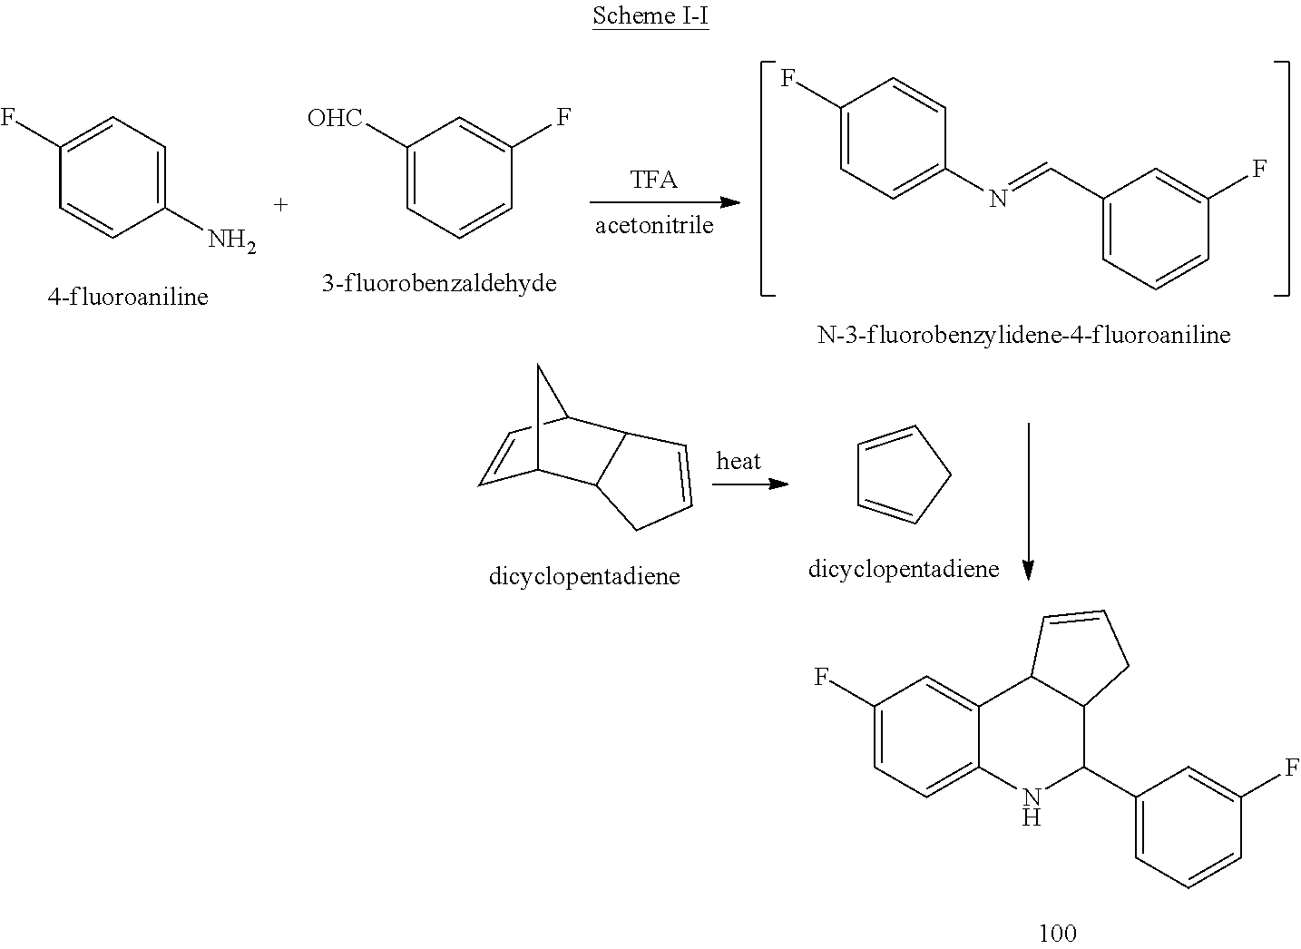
C1([OHC])=CC=CC(F)=C1.C1(F)=CC=C(N=CC2=CC=CC(F)=C2)C=C1.C1=C(F)C=CC(N)=C1.C1=CC2C3C(C1C2)CC=C3.C1=CCC=C1.C1(F)=CC=C2C(=C1)C1C(C(C3=CC=CC(F)=C3)N2)CC=C1
